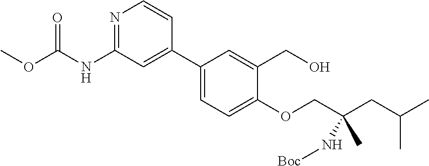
N1=C(NC(OC)=O)C=C(C2=CC=C(OCC(CC(C)C)(N[Boc])C)C(CO)=C2)C=C1
